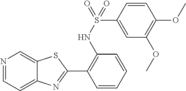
N1=CC=C2C(=C1)SC(C1=C(NS(=O)(C3=CC(OC)=C(OC)C=C3)=O)C=CC=C1)=N2
